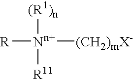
[R][Nn+]([(R1)n])([R11])[(CH2)mX-]
